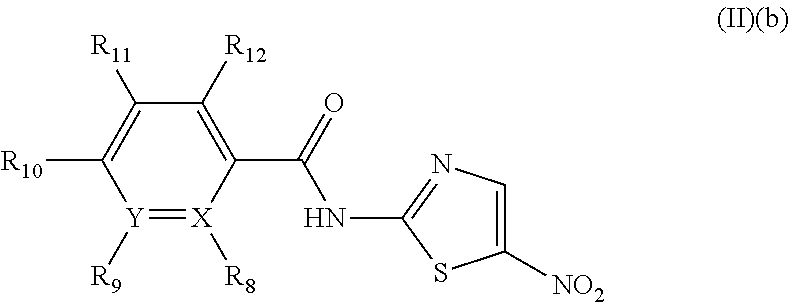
C1([R12])=C(C(NC2=NC=C([NO2])S2)=O)[X]([R8])=[Y]([R9])C([R10])=C1[R11]
